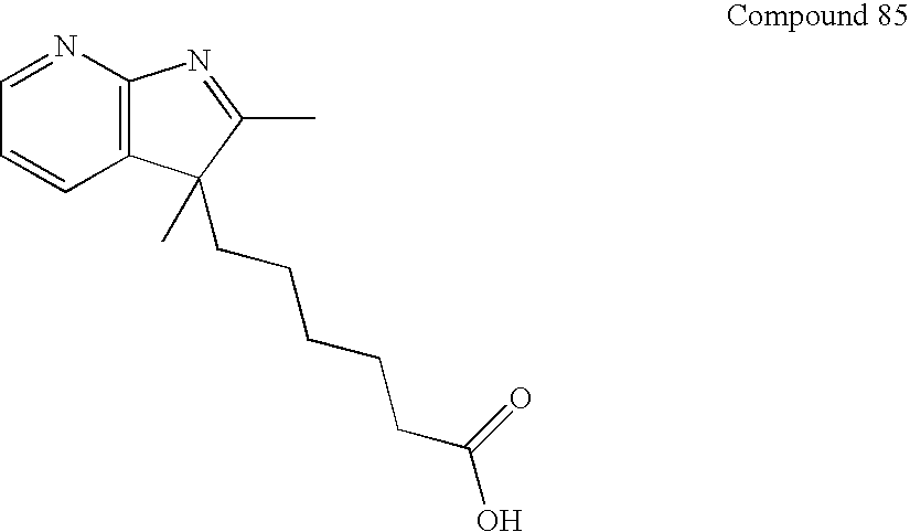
C1=NC2=C(C=C1)C(CCCCCC(O)=O)(C)C(C)=N2
